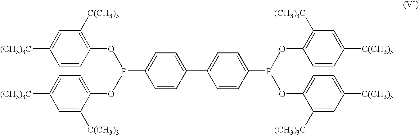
C1=CC(OP(C2=CC=C(C3=CC=C(P(OC4=C([(CH3)3C])C=C([C(CH3)3])C=C4)OC4=CC=C([C(CH3)3])C=C4[(CH3)3C])C=C3)C=C2)OC2=CC=C([(CH3)3C])C=C2[C(CH3)3])=C([C(CH3)3])C=C1[(CH3)3C]
